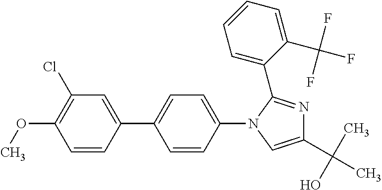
C1=CC(C2=CC=C(N3C(C4=CC=CC=C4C(F)(F)F)=NC(C(C)(O)C)=C3)C=C2)=CC(Cl)=C1OC
